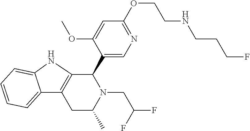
C12=CC=CC=C1NC1=C2CC(C)N(CC(F)F)C1C1=CN=C(OCCNCCCF)C=C1OC
